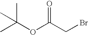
O=C(CBr)OC(C)(C)C
